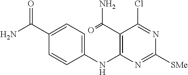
C1(C(N)=O)=CC=C(NC2=C(C(=O)N)C(Cl)=NC([SMe])=N2)C=C1
